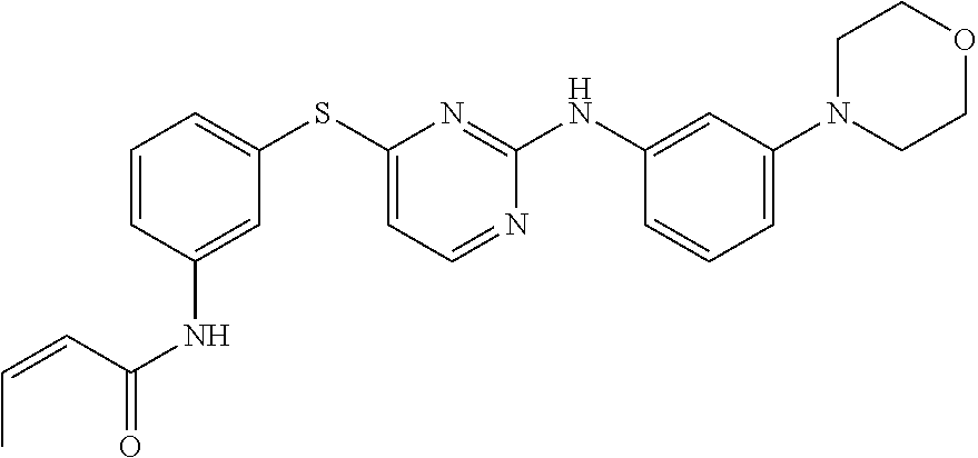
C1=CC(NC(C=CC)=O)=CC(SC2=CC=NC(NC3=CC(N4CCOCC4)=CC=C3)=N2)=C1
